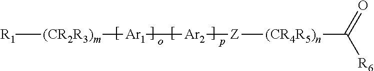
[(CR2R3)m]([R1])[Ar1][Ar2][Z][(CR4R5)n]C([R6])=O
